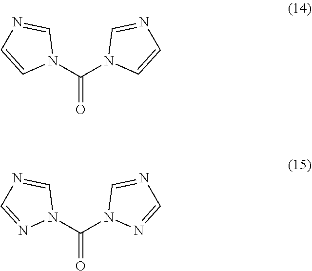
C(=O)(N1C=NC=C1)N1C=CN=C1.C(=O)(N1C=NC=N1)N1N=CN=C1
